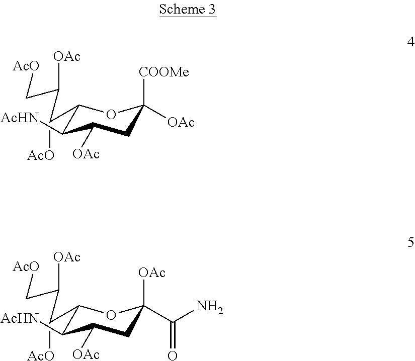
C1(C(C(C[AcO])[OAc])[AcO])C([AcHN])C([OAc])CC([COOMe])([OAc])O1.C1(C(C(C[AcO])[OAc])[AcO])C([AcHN])C([OAc])CC([OAc])(C(N)=O)O1
